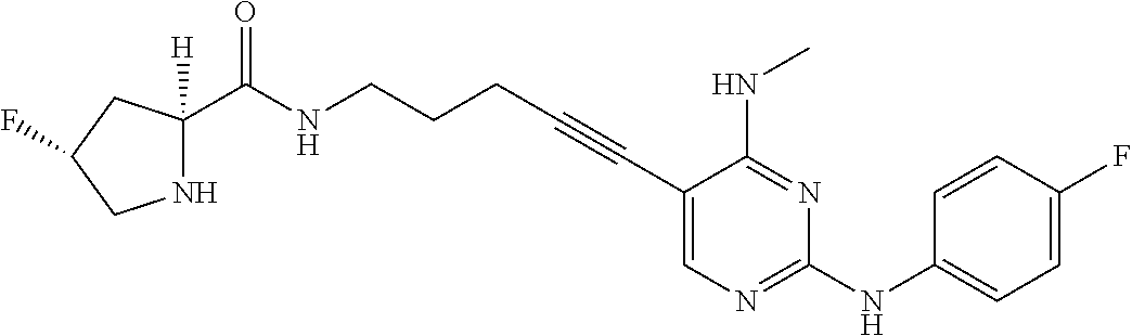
C1(C#CCCCNC(=O)C2([H])NCC(F)C2)=CN=C(NC2=CC=C(F)C=C2)N=C1NC
